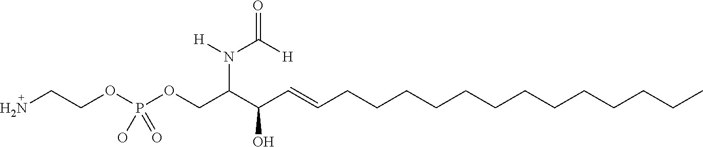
NCCOP(OCC(C(C=CCCCCCCCCCCCCC)O)N([H])C([H])=O)(O)=O
